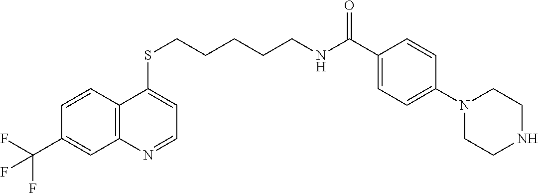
C12=C(C=CC(C(F)(F)F)=C1)C(SCCCCCNC(C1=CC=C(N3CCNCC3)C=C1)=O)=CC=N2
